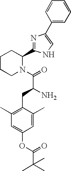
C1CCN(C(=O)C(N)CC2=C(C)C=C(OC(C(C)(C)C)=O)C=C2C)C(C2=NC(C3=CC=CC=C3)=CN2)C1
